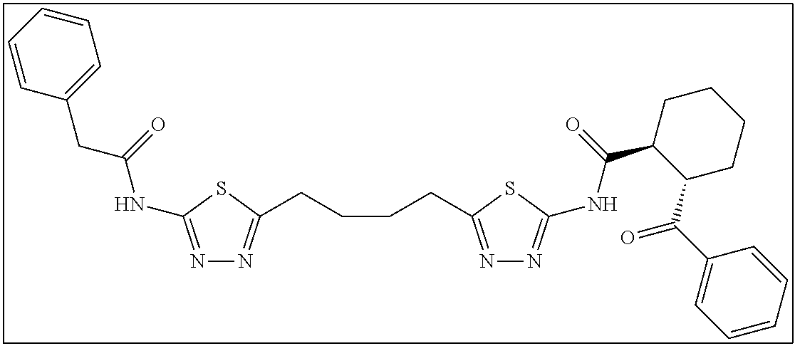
N1=C(NC(CC2=CC=CC=C2)=O)SC(CCCCC2=NN=C(NC(C3C(C(C4=CC=CC=C4)=O)CCCC3)=O)S2)=N1
